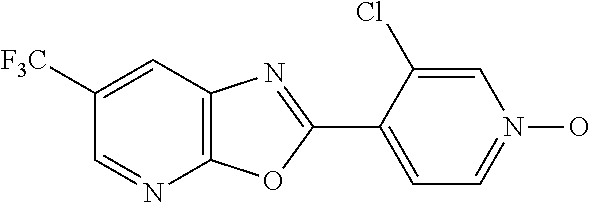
C1=C([F3C])C=NC2=C1N=C(C1=CC=N(O)C=C1Cl)O2
